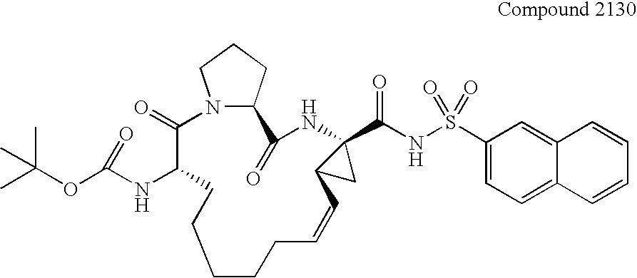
C1(=O)C(NC(OC(C)(C)C)=O)CCCCCC=CC2C(C(NS(C3=CC=C4C(=C3)C=CC=C4)(=O)=O)=O)(NC(=O)C3N1CCC3)C2
